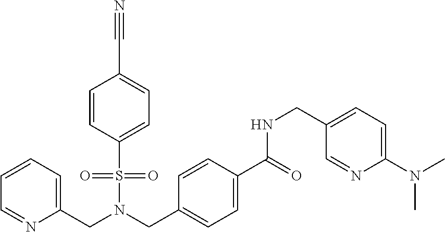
C(N(CC1=CC=C(C(=O)NCC2=CC=C(N(C)C)N=C2)C=C1)S(=O)(=O)C1=CC=C(C#N)C=C1)C1=CC=CC=N1
